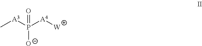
C[A3]P([A4][W])(=O)[O-]
